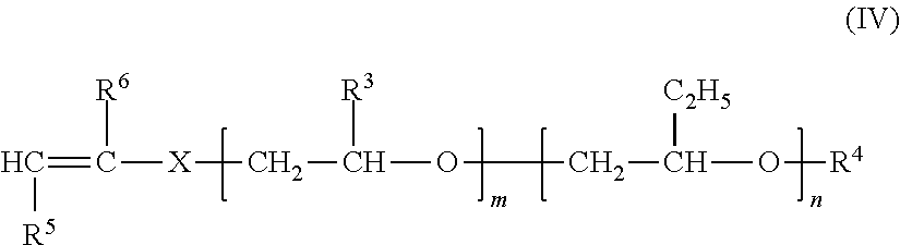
C(=C([R6])[X]CC([R3])OCC([C2H5])O[R4])[R5]
